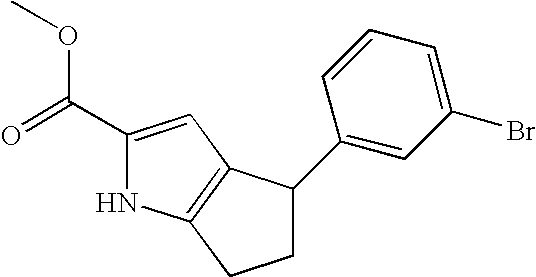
C1C(C2=CC(Br)=CC=C2)C2=C(C1)NC(C(=O)OC)=C2
